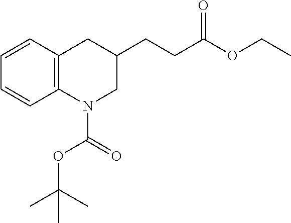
C1=CC2=C(C=C1)N(C(OC(C)(C)C)=O)CC(CCC(OCC)=O)C2
